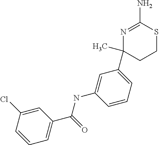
N1=C(N)SCCC1(C1=CC=CC(NC(C2=CC=CC(Cl)=C2)=O)=C1)C
